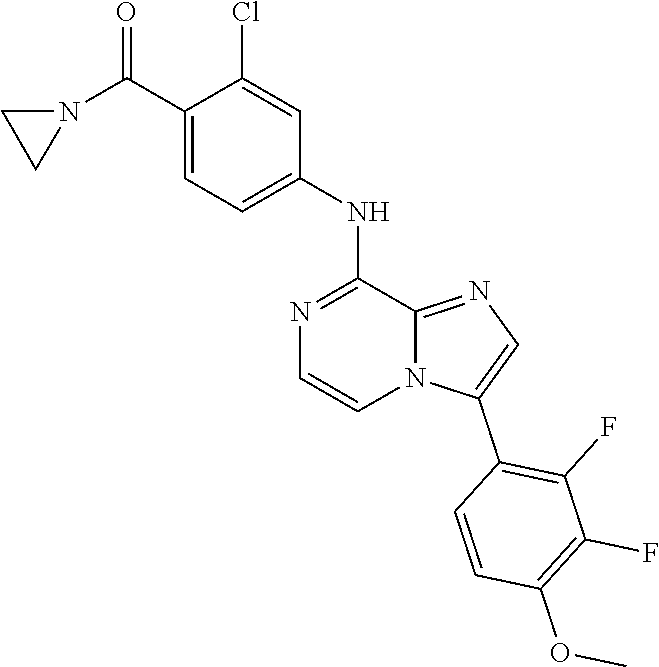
C1=C(C(N2CC2)=O)C(Cl)=CC(NC2=NC=CN3C2=NC=C3C2=C(F)C(F)=C(OC)C=C2)=C1
